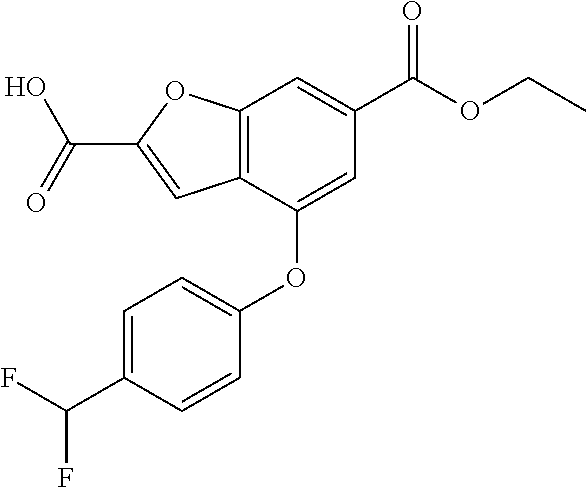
C12=C(C(OC3=CC=C(C(F)F)C=C3)=CC(C(OCC)=O)=C1)C=C(C(O)=O)O2
